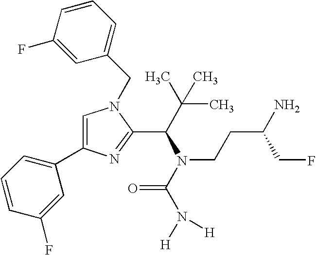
C1=C(C2=CC=CC(F)=C2)N=C(C(C(C)(C)C)N(C(=O)N([H])[H])CCC(N)CF)N1CC1=CC=CC(F)=C1
